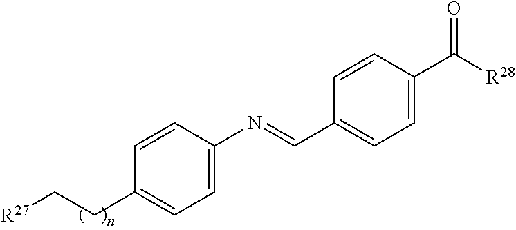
C(CC1=CC=C(N=CC2=CC=C(C([R28])=O)C=C2)C=C1)[R27]
